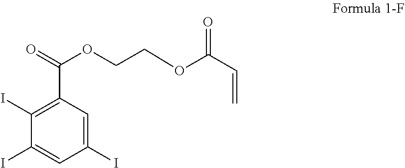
C1=C(I)C=C(I)C(I)=C1C(=O)OCCOC(C=C)=O
